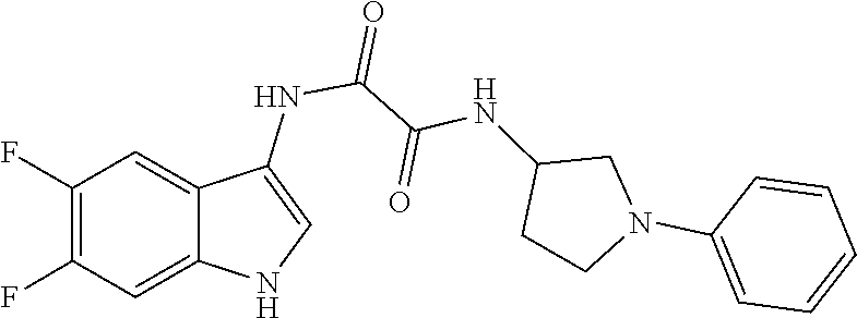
C1=CC=C(N2CC(NC(C(NC3=CNC4=CC(F)=C(F)C=C34)=O)=O)CC2)C=C1
